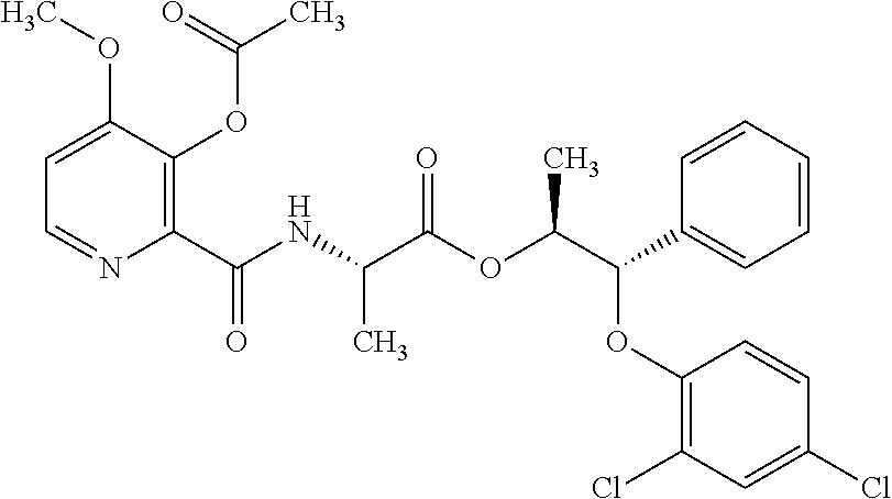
C1(C(NC(C(OC(C(OC2=C(Cl)C=C(Cl)C=C2)C2=CC=CC=C2)C)=O)C)=O)=C(OC(C)=O)C(OC)=CC=N1
